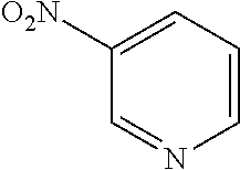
C1([O2N])=CC=CN=C1
